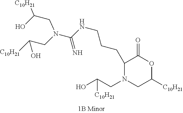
C1(CCCNC(N(CC([C10H21])O)CC(O)[C10H21])=N)N(CC(O)[C10H21])CC([C10H21])OC1=O
